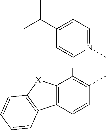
C1=N(C)C(C2=C(C)C=CC3=C2[X]C2=C3C=CC=C2)=CC(C(C)C)=C1C
